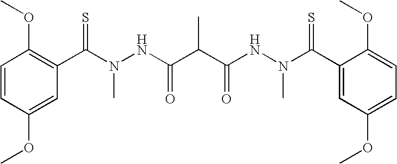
C1=CC(OC)=CC(C(N(NC(C(C(NN(C(C2=CC(OC)=CC=C2OC)=S)C)=O)C)=O)C)=S)=C1OC
